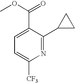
C1(C(OC)=O)=CC=C([CF3])N=C1C1CC1
